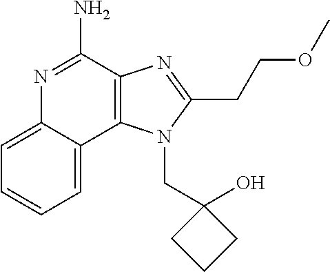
C1=CC=C2C(=C1)N=C(N)C1=C2N(CC2(O)CCC2)C(CCOC)=N1
